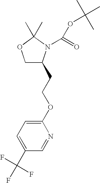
C1C(CCOC2=CC=C(C(F)(F)F)C=N2)N(C(=O)OC(C)(C)C)C(C)(C)O1
